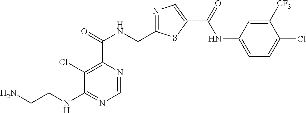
N1=C(CNC(C2=C(Cl)C(NCCN)=NC=N2)=O)SC(C(=O)NC2=CC=C(Cl)C([CF3])=C2)=C1
